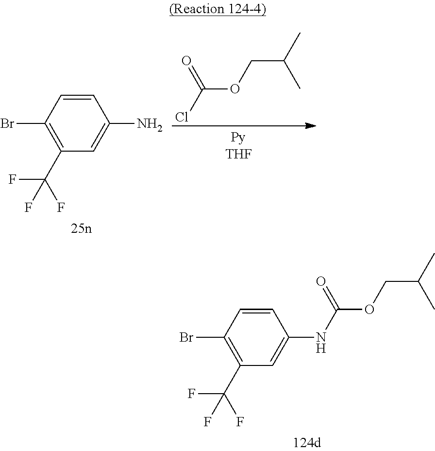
BrC1=C(C(F)(F)F)C=C(N)C=C1.ClC(=O)OCC(C)C.BrC1=C(C(F)(F)F)C=C(NC(OCC(C)C)=O)C=C1
